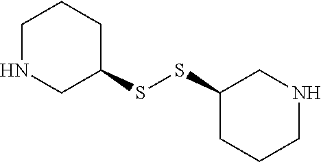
C1NCC(SSC2CCCNC2)CC1
